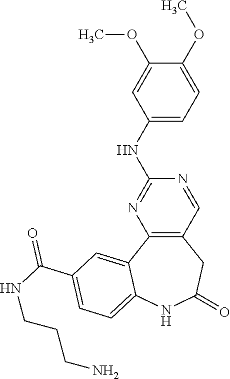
C12=C(C=NC(NC3=CC=C(OC)C(OC)=C3)=N1)CC(=O)NC1=CC=C(C(NCCCN)=O)C=C21
